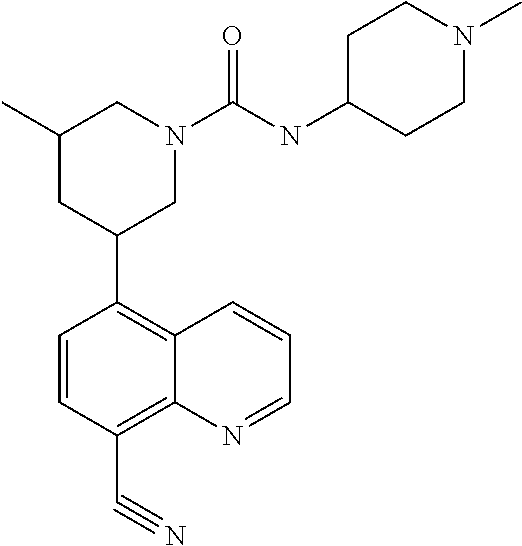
C12=C(C#N)C=CC(C3CN(C(=O)NC4CCN(C)CC4)CC(C)C3)=C1C=CC=N2
